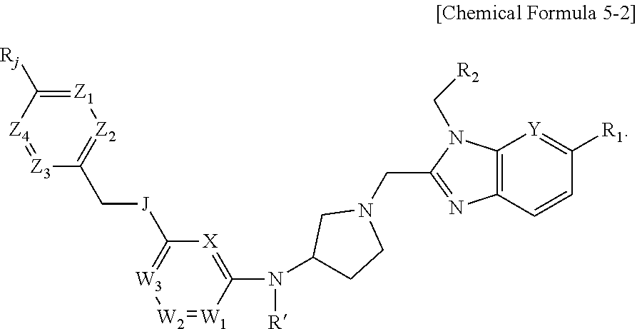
N1(CC2=NC3=C(N2C[R2])[Y]=C([R1])C=C3)CC(N(C2=[X]C([J]CC3=[Z2][Z1]=C([Rj])[Z4]=[Z3]3)=[W3][W2]=[W1]2)[R])CC1
